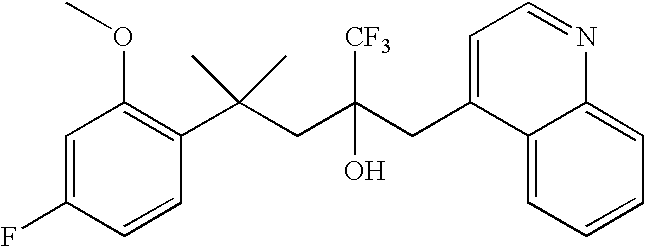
C1=CC(C(CC(CC2=CC=NC3=CC=CC=C23)([CF3])O)(C)C)=C(OC)C=C1F
